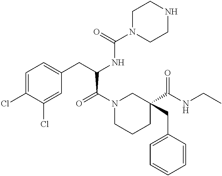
C1=C(Cl)C(Cl)=CC(CC(NC(N2CCNCC2)=O)C(N2CCCC(C(NCC)=O)(CC3=CC=CC=C3)C2)=O)=C1
